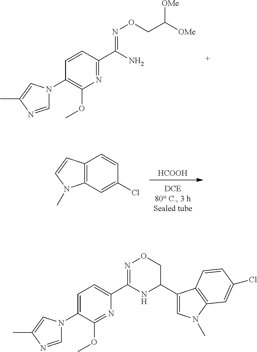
C1(N2C=NC(C)=C2)=C(OC)N=C(C(=NOCC([OMe])[OMe])N)C=C1.[HCOOH].C12=C(C=C(Cl)C=C1)N(C)C=C2.C1(C2=CC=C(N3C=NC(C)=C3)C(OC)=N2)=NOCC(C2=CN(C)C3=C2C=CC(Cl)=C3)N1
